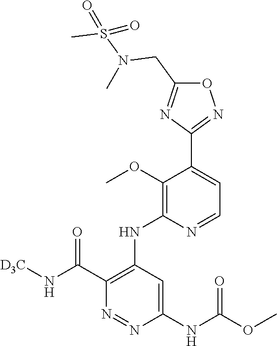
O1C(CN(S(C)(=O)=O)C)=NC(C2=CC=NC(NC3=C(C(N[D3C])=O)N=NC(NC(OC)=O)=C3)=C2OC)=N1
